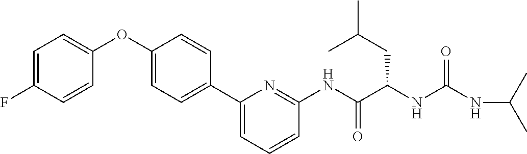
C1=C(F)C=CC(OC2=CC=C(C3=CC=CC(NC(C(NC(NC(C)C)=O)CC(C)C)=O)=N3)C=C2)=C1
